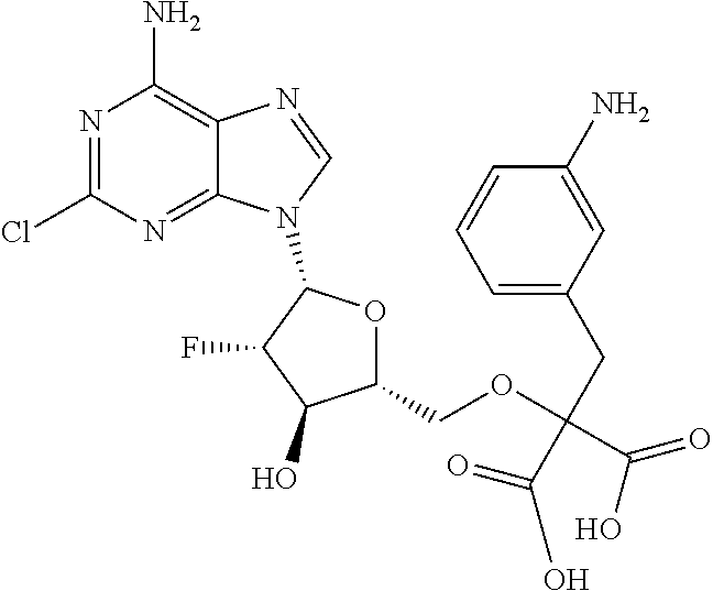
N1=C(Cl)N=C2C(=C1N)N=CN2C1OC(COC(C(O)=O)(CC2=CC=CC(N)=C2)C(O)=O)C(O)C1F
